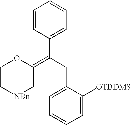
C1=C([OTBDMS])C(CC(=C2C[NBn]CCO2)C2=CC=CC=C2)=CC=C1
